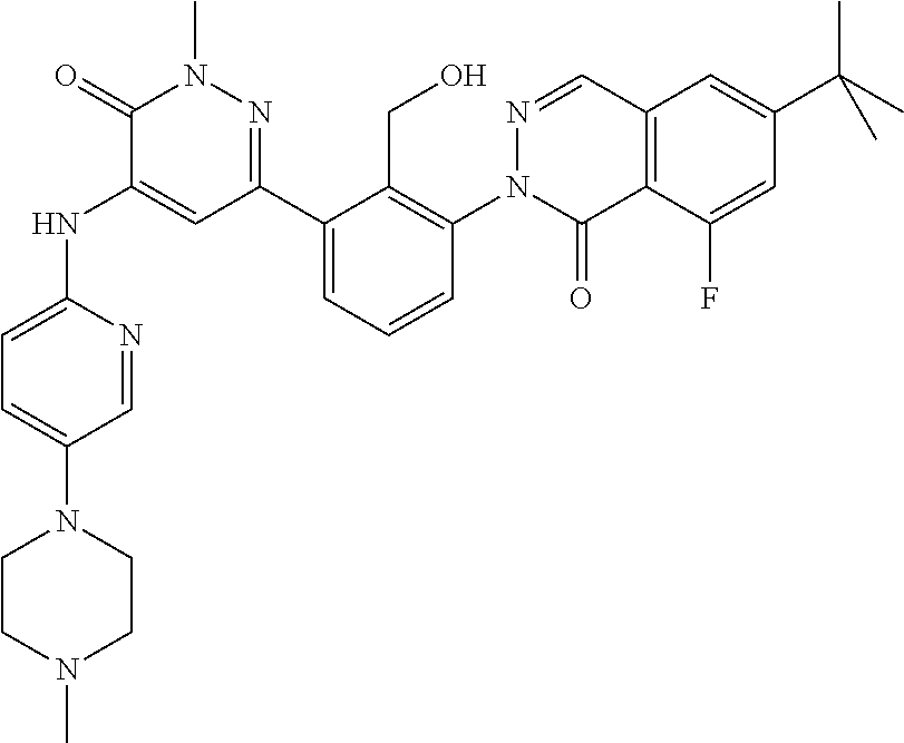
C1=C(N2CCN(C)CC2)C=NC(NC2=CC(C3=CC=CC(N4C(=O)C5=C(C=N4)C=C(C(C)(C)C)C=C5F)=C3CO)=NN(C)C2=O)=C1
